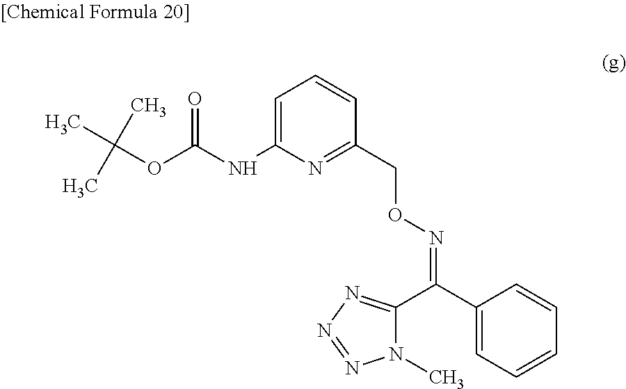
N(C(OC(C)(C)C)=O)C1=CC=CC(CON=C(C2=CC=CC=C2)C2=NN=NN2C)=N1
